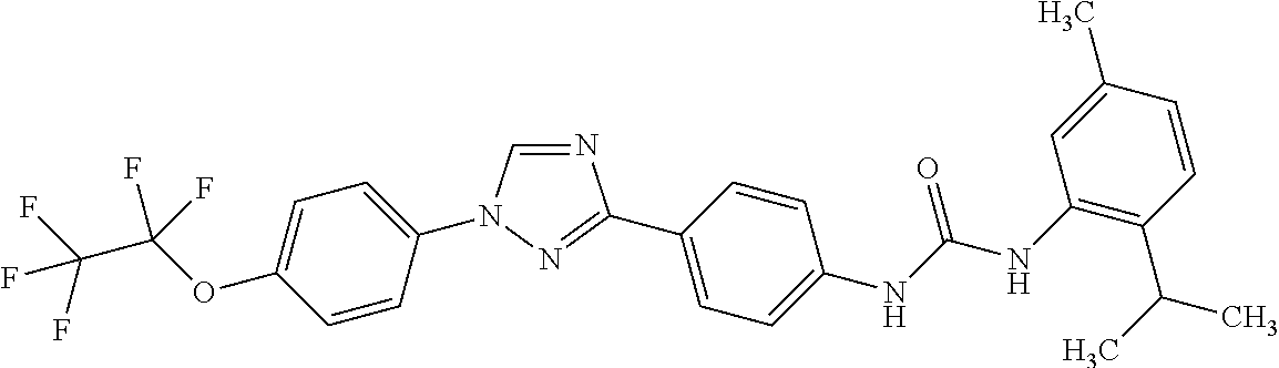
C1=C(N2C=NC(C3=CC=C(NC(NC4=C(C(C)C)C=CC(C)=C4)=O)C=C3)=N2)C=CC(OC(C(F)(F)F)(F)F)=C1
